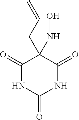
C1(=O)C(CC=C)(NO)C(=O)NC(=O)N1
